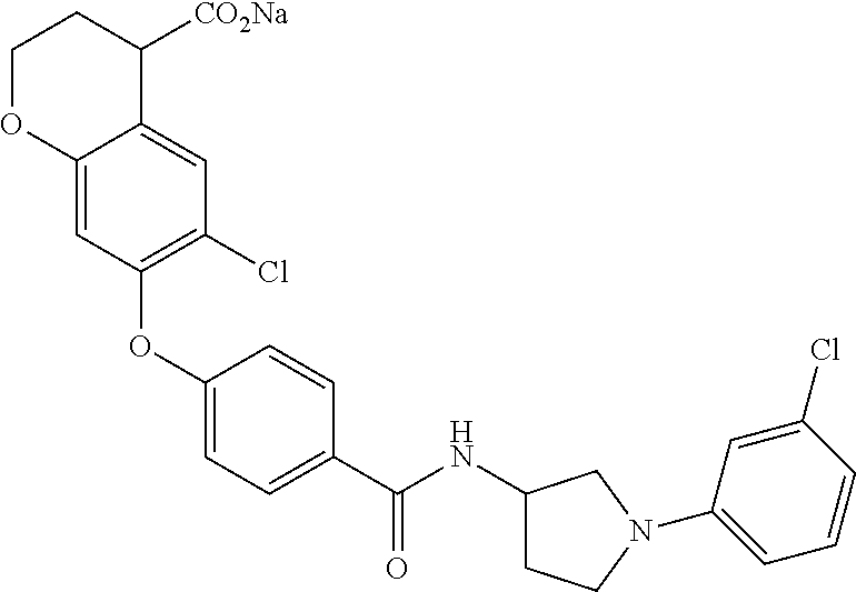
C1(OC2=C(Cl)C=C3C(=C2)OCCC3[CO2Na])=CC=C(C(NC2CCN(C3=CC=CC(Cl)=C3)C2)=O)C=C1
